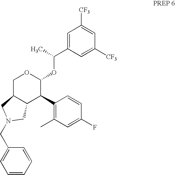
C(C1=CC([CF3])=CC([CF3])=C1)(C)OC1OCC2C(C1C1=C(C)C=C(F)C=C1)CN(CC1=CC=CC=C1)C2
